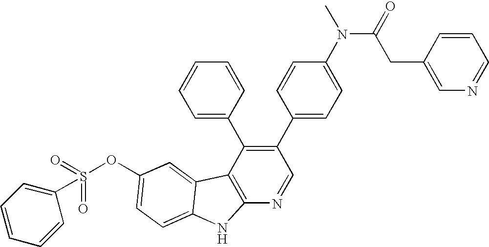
O(C1=CC=C2C(=C1)C1=C(N=CC(C3=CC=C(N(C(=O)CC4=CN=CC=C4)C)C=C3)=C1C1=CC=CC=C1)N2)S(=O)(C1=CC=CC=C1)=O
